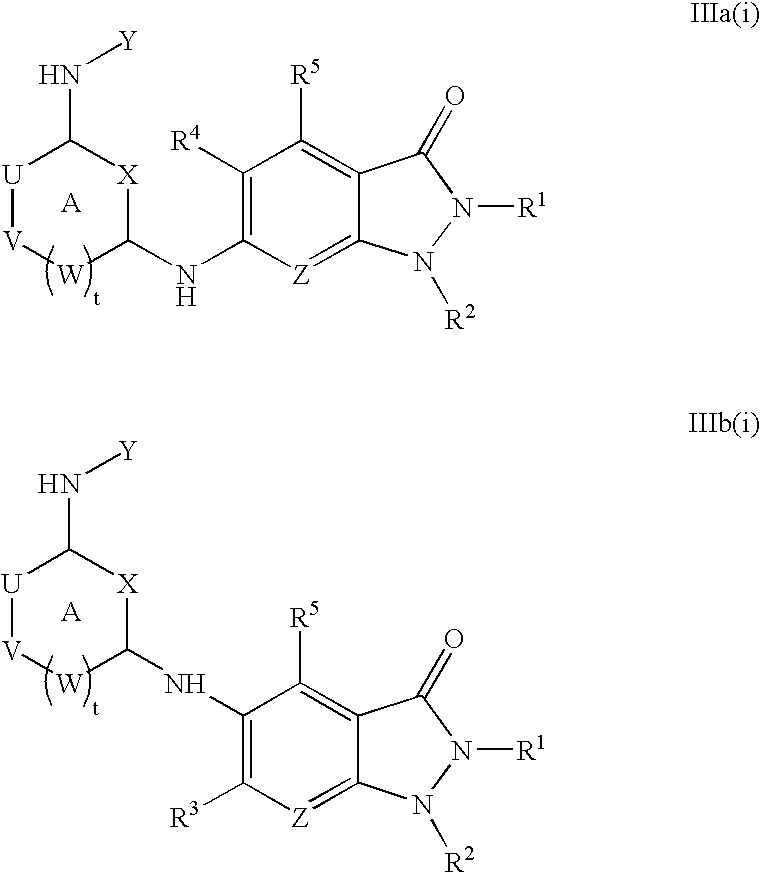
C1([R4])=C(NC2[X]C(N[Y])[U][V][W]2)[Z]=C2C(=C1[R5])C(=O)N([R1])N2[R2].C1(NC2[X]C(N[Y])[U][V][W]2)=C([R3])[Z]=C2C(=C1[R5])C(=O)N([R1])N2[R2]
